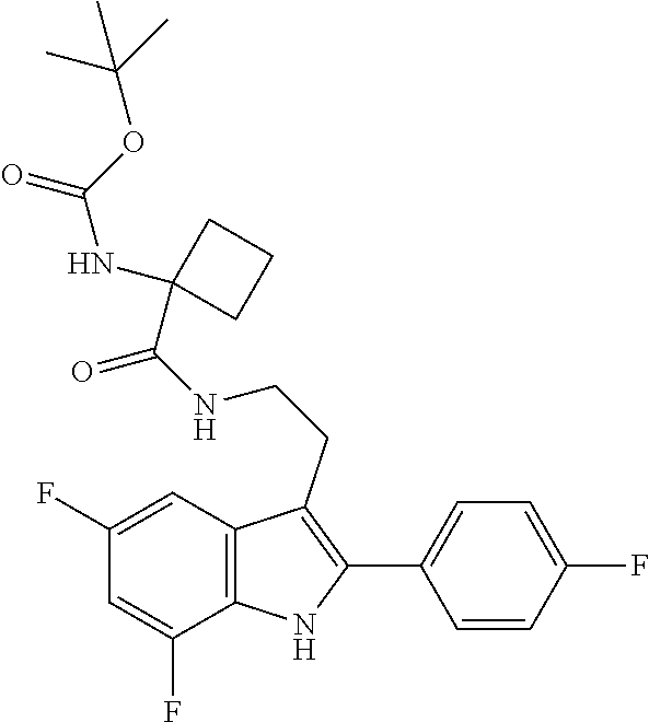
C1(CCNC(=O)C2(NC(OC(C)(C)C)=O)CCC2)=C(C2=CC=C(F)C=C2)NC2=C1C=C(F)C=C2F
